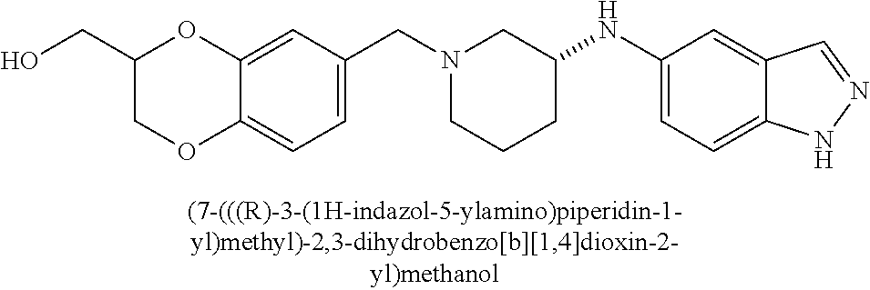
C(N1CCCC(NC2=CC=C3C(=C2)C=NN3)C1)C1=CC=C2C(=C1)OC(CO)CO2
